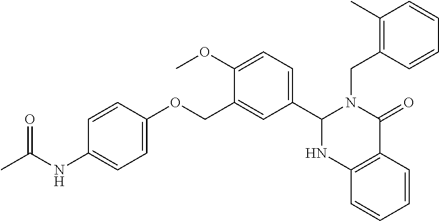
C12=C(C=CC=C1)NC(C1=CC=C(OC)C(COC3=CC=C(NC(C)=O)C=C3)=C1)N(CC1=C(C)C=CC=C1)C2=O
